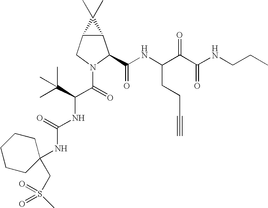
C12C(CN(C(C(NC(=O)NC3(CS(=O)(=O)C)CCCCC3)C(C)(C)C)=O)C1C(NC(C(C(NCCC)=O)=O)CCC#C)=O)C2(C)C
